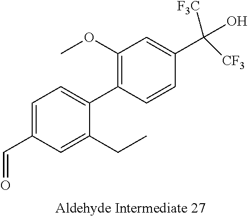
C1(CC)=CC(C=O)=CC=C1C1=C(OC)C=C(C([CF3])(O)[F3C])C=C1
